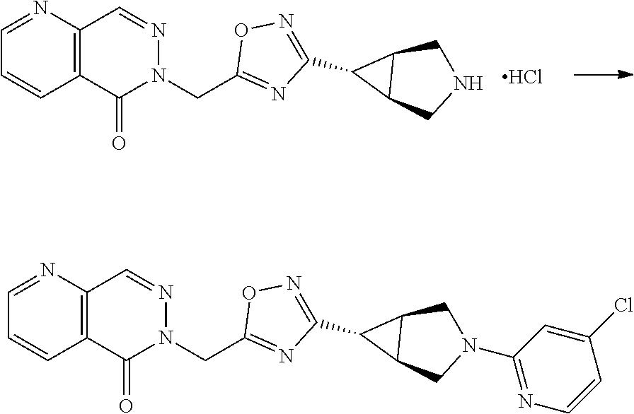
C1(CN2N=CC3=C(C2=O)C=CC=N3)=NC(C2C3CNCC32)=NO1.Cl.C1(CN2N=CC3=C(C2=O)C=CC=N3)=NC(C2C3CN(C4=NC=CC(Cl)=C4)CC32)=NO1
